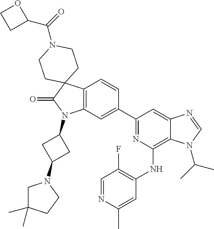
C12=C(C=C(C3=NC(NC4=C(F)C=NC(C)=C4)=C4C(=C3)N=CN4C(C)C)C=C1)N(C1CC(N3CC(C)(C)CC3)C1)C(=O)C21CCN(C(=O)C2OCC2)CC1
